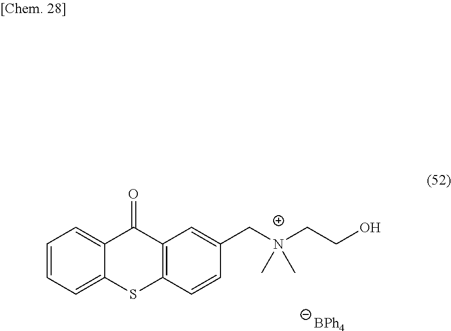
[BPh4].C1=CC=C2C(=C1)C(=O)C1=C(C=CC(CN(CCO)(C)C)=C1)S2
